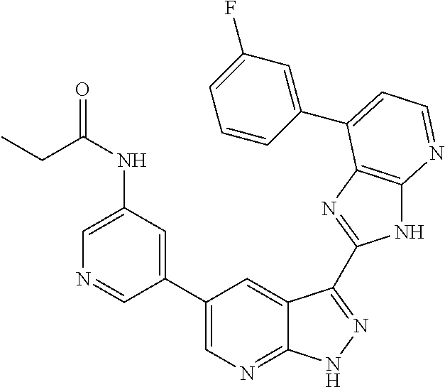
C1(C2=CN=C3C(=C2)C(C2=NC4=C(N2)N=CC=C4C2=CC(F)=CC=C2)=NN3)=CC(NC(=O)CC)=CN=C1
